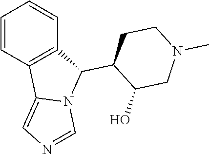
C1=CC2=C(C=C1)C(C1CCN(C)CC1O)N1C2=CN=C1
